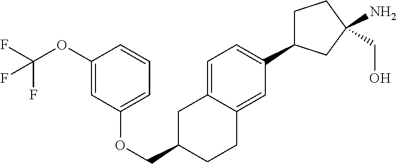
C1=C2C(=CC(C3CCC(CO)(N)C3)=C1)CCC(COC1=CC=CC(OC(F)(F)F)=C1)C2
